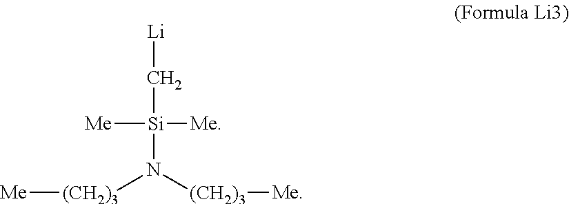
[(CH2)3](N([(CH2)3][Me])[Si](C[Li])([Me])[Me])[Me]
